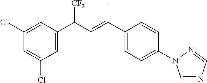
C1=C(C(C=C(C2=CC=C(N3C=NC=N3)C=C2)C)[CF3])C=C(Cl)C=C1Cl
